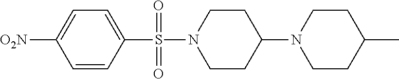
C1=C([O2N])C=CC(S(N2CCC(N3CCC(C)CC3)CC2)(=O)=O)=C1
